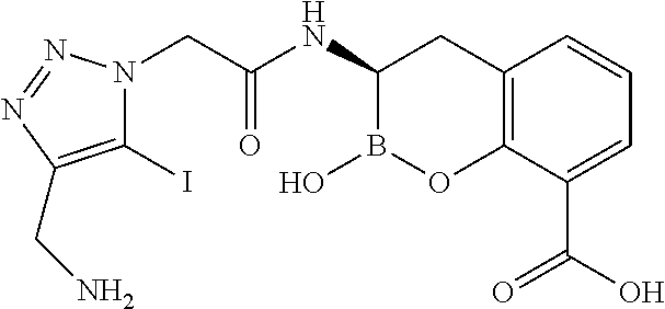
C12=C(C(C(O)=O)=CC=C1)OB(O)C(NC(CN1C(I)=C(CN)N=N1)=O)C2
